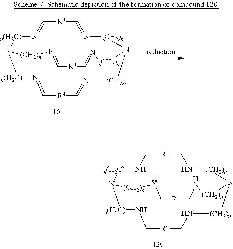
[n(H2C)]1NC[R4]CN[(CH2)n]N2[(CH2)n]NC[R4]CN[(CH2)n]N1[n(H2C)]NC[R4]CN[(CH2)n]2.[n(H2C)]1N=C[R4]C=N[(CH2)n]N2[(CH2)n]N=C[R4]C=N[(CH2)n]N1[n(H2C)]N=C[R4]C=N[(CH2)n]2
